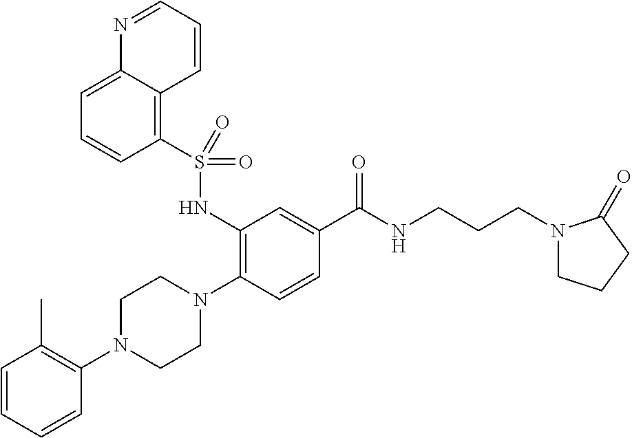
C1=CC=CC(N2CCN(C3=C(NS(=O)(=O)C4=C5C(=CC=C4)N=CC=C5)C=C(C(=O)NCCCN4CCCC4=O)C=C3)CC2)=C1C
